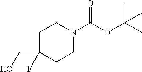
C1C(CO)(F)CCN(C(OC(C)(C)C)=O)C1
